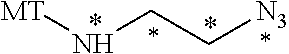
[MT]NCC[N3]
